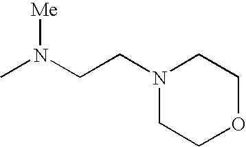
CN(CCN1CCOCC1)[Me]
